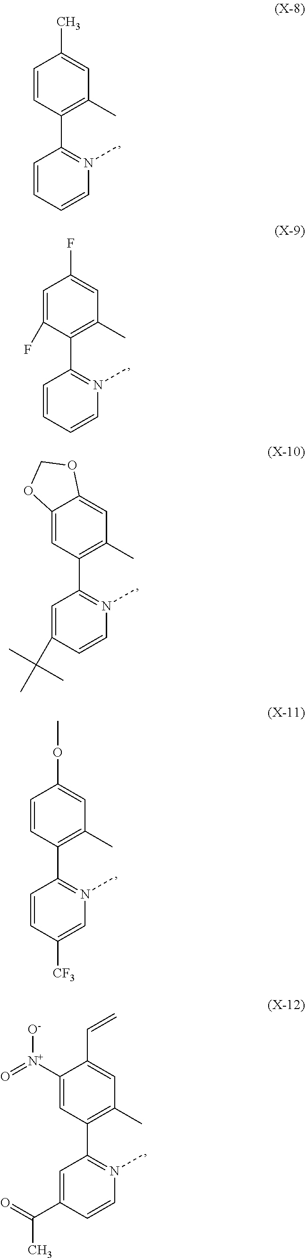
C1=CC(C2=N(C)C=CC=C2)=C(C)C=C1C.C1=C(F)C(C2=N(C)C=CC=C2)=C(C)C=C1F.C12=CC(C3=N(C)C=CC(C(C)(C)C)=C3)=C(C)C=C1OCO2.C1=CC(C2=N(C)C=C([CF3])C=C2)=C(C)C=C1OC.C1([N+](=O)[O-])=CC(C2=N(C)C=CC(C(=O)C)=C2)=C(C)C=C1C=C
